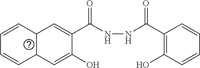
C12C(C=C(O)C(C(NNC(C3=C(O)C=CC=C3)=O)=O)=C1)C=CC=C2
